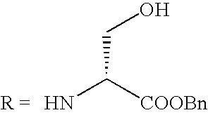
NC([COOBn])CO
